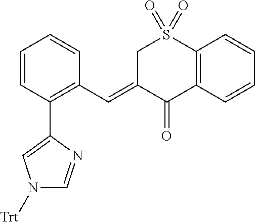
C1=CC(C2=CN([Trt])C=N2)=C(C=C2C(=O)C3=C(S(=O)(=O)C2)C=CC=C3)C=C1
